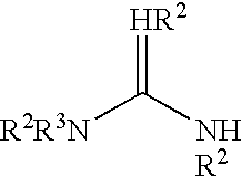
[R2R3N]C([NHR2])=[HR2]
